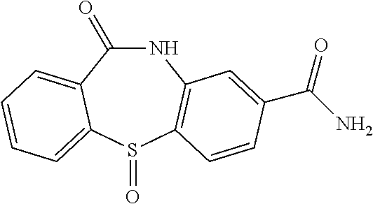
C1(=O)NC2=C(S(=O)C3=CC=CC=C13)C=CC(C(N)=O)=C2
